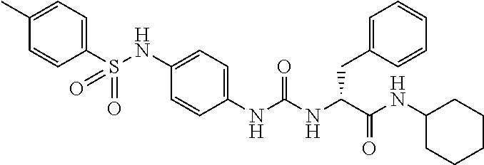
C1(C)=CC=C(S(NC2=CC=C(NC(NC(C(NC3CCCCC3)=O)CC3=CC=CC=C3)=O)C=C2)(=O)=O)C=C1
